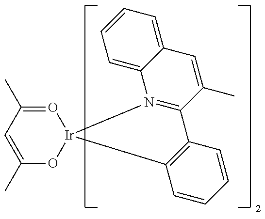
C1=C2C(=CC=C1)C=C(C)C1=N2[Ir]2(C3=C1C=CC=C3)O=C(C)C=C(C)O2
